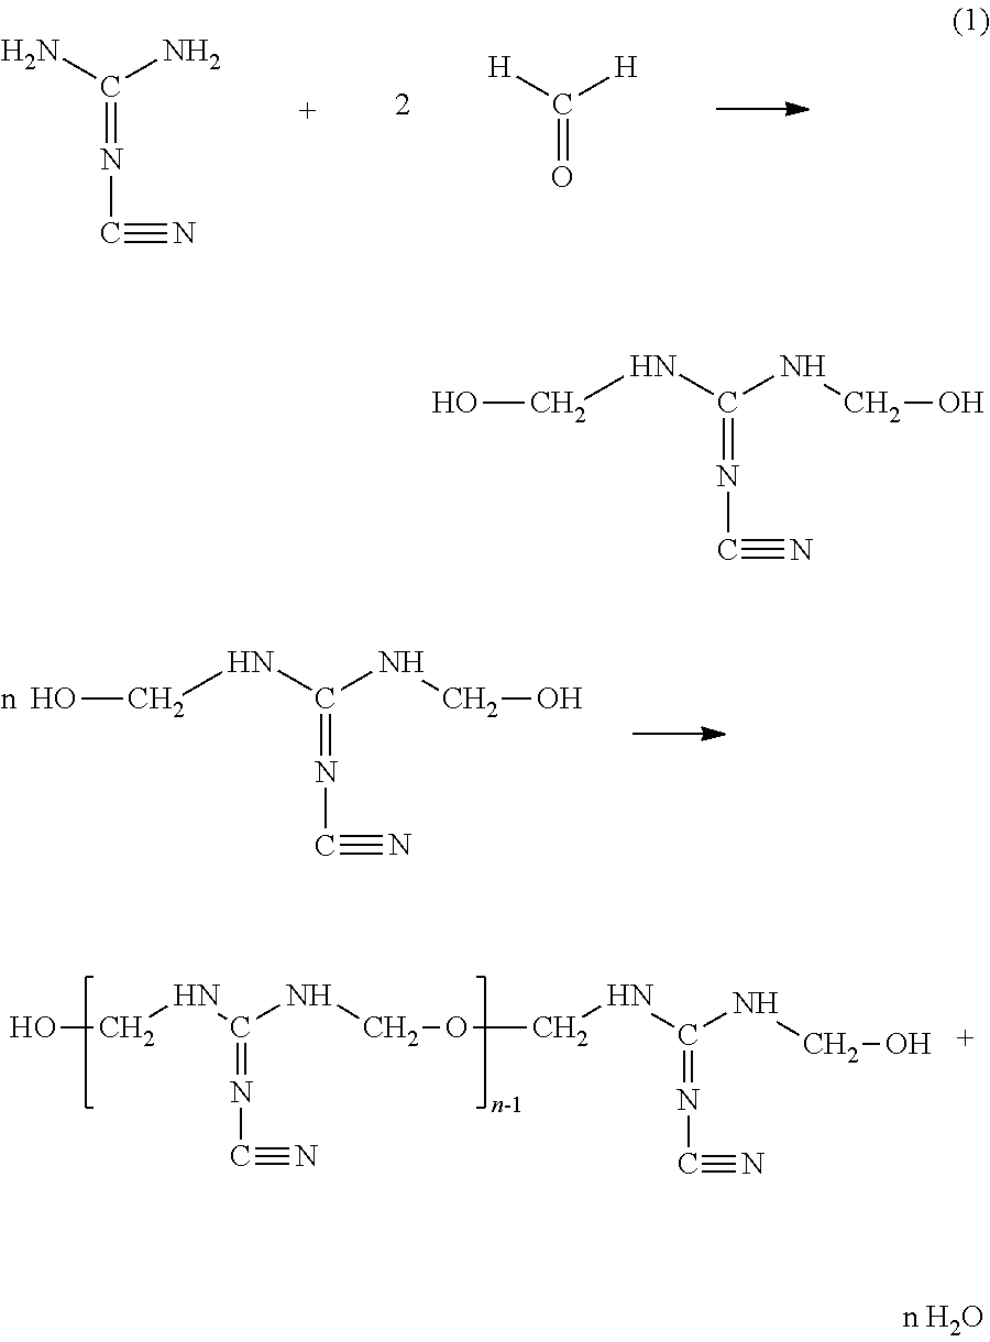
OCNC(NCOCNC(NCO)=NC#N)=NC#N.NC(N)=NC#N.[H]C([H])=O.N(C(NCO)=NC#N)CO.N(C(NCO)=NC#N)CO
